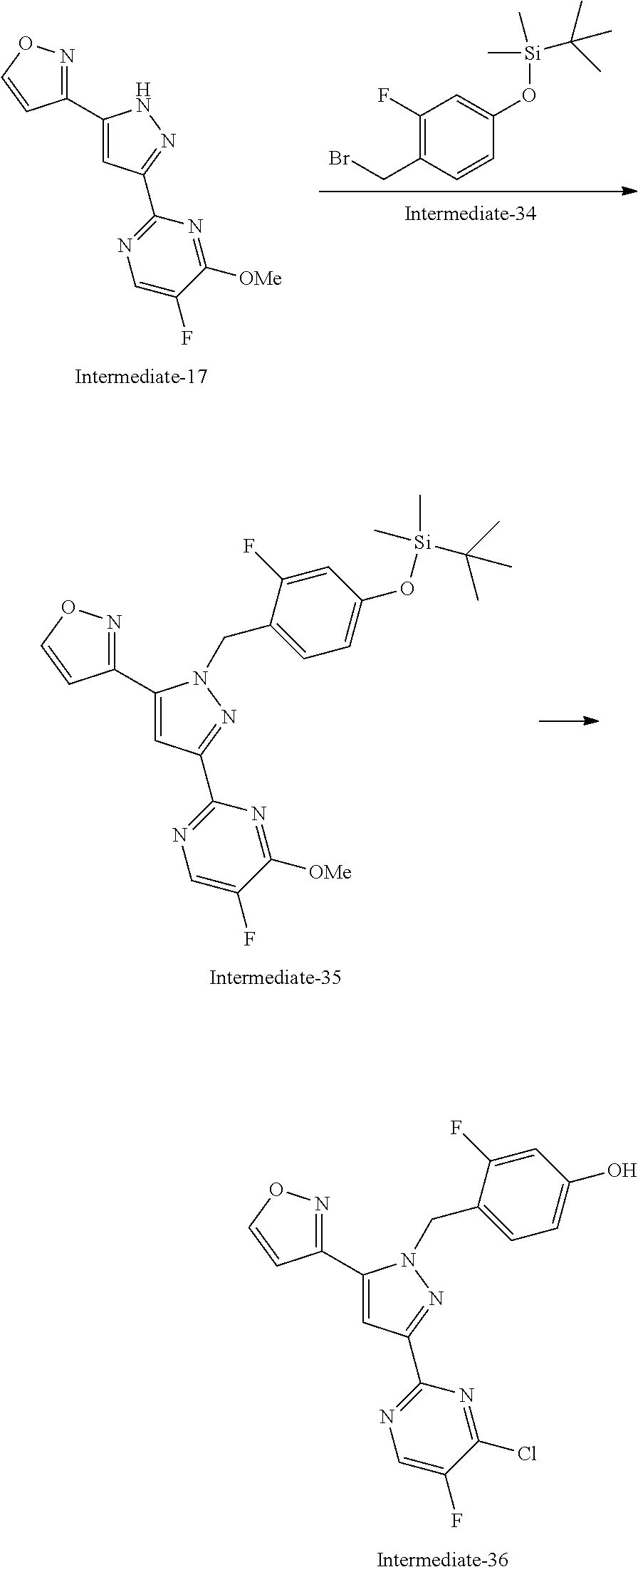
C1(F)=C(CBr)C=CC(O[Si](C)(C)C(C)(C)C)=C1.C1(C2=CC(C3=NC=C(F)C([OMe])=N3)=NN2)=NOC=C1.C1(C2=CC(C3=NC=C(F)C(Cl)=N3)=NN2CC2=CC=C(O)C=C2F)=NOC=C1.C1(C2=CC(C3=NC=C(F)C([OMe])=N3)=NN2CC2=CC=C(O[Si](C)(C)C(C)(C)C)C=C2F)=NOC=C1
